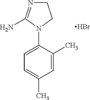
C1(N2CCN=C2N)=CC=C(C)C=C1C.Br
